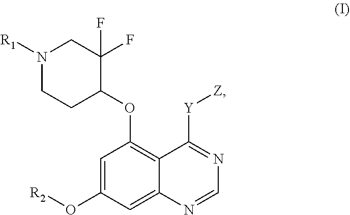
N1([R1])CCC(OC2=C3C(=CC(O[R2])=C2)N=CN=C3[Y][Z])C(F)(F)C1
